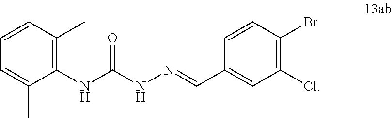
CC1=C(NC(NN=CC2=CC(Cl)=C(Br)C=C2)=O)C(C)=CC=C1
